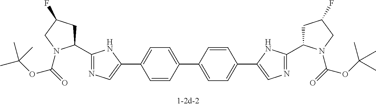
C1=C(C2=CN=C(C3CC(F)CN3C(=O)OC(C)(C)C)N2)C=CC(C2=CC=C(C3=CN=C(C4CC(F)CN4C(=O)OC(C)(C)C)N3)C=C2)=C1
